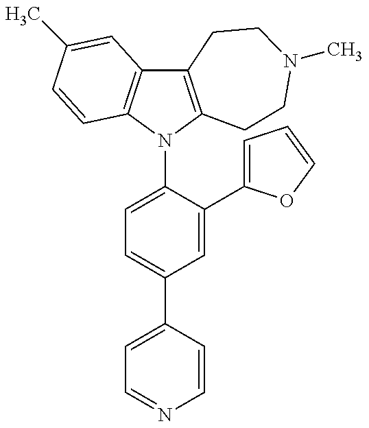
C12=C(N(C3=CC=C(C4=CC=NC=C4)C=C3C3=CC=CO3)C3=C1C=C(C)C=C3)CCN(C)CC2
